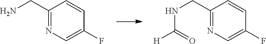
C1(CN)=NC=C(F)C=C1.C1(CNC([H])=O)=NC=C(F)C=C1
